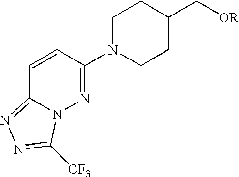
C1=CC(N2CCC(C[OR])CC2)=NN2C1=NN=C2[CF3]
